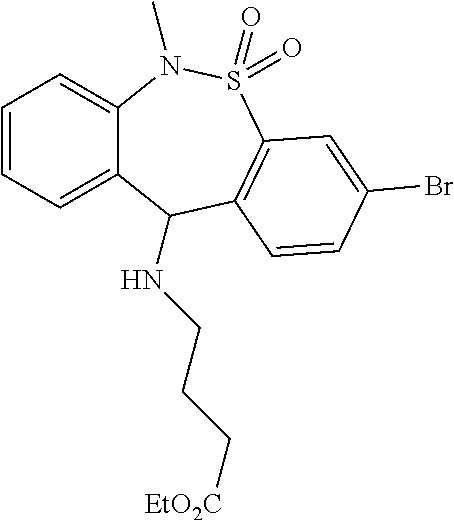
C12=CC=CC=C1C(NCCC[EtO2C])C1=C(S(=O)(=O)N2C)C=C(Br)C=C1
